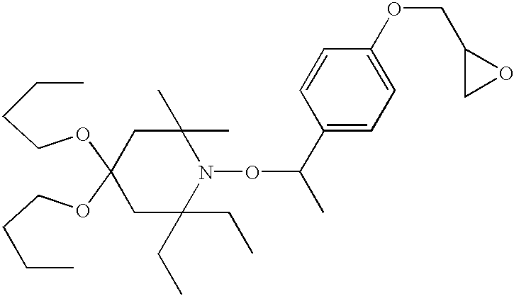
C1C(CC)(CC)N(OC(C)C2=CC=C(OCC3CO3)C=C2)C(C)(C)CC1(OCCCC)OCCCC
